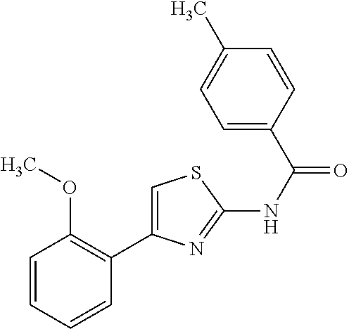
C1=CC=CC(C2=CSC(NC(=O)C3=CC=C(C)C=C3)=N2)=C1OC
